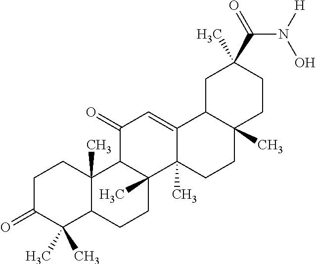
C1C(=O)C(C)(C)C2C(C)(C1)C1C(C)(CC2)C2(C)C(=CC1=O)C1C(C)(CC2)CCC(C(N([H])O)=O)(C)C1
